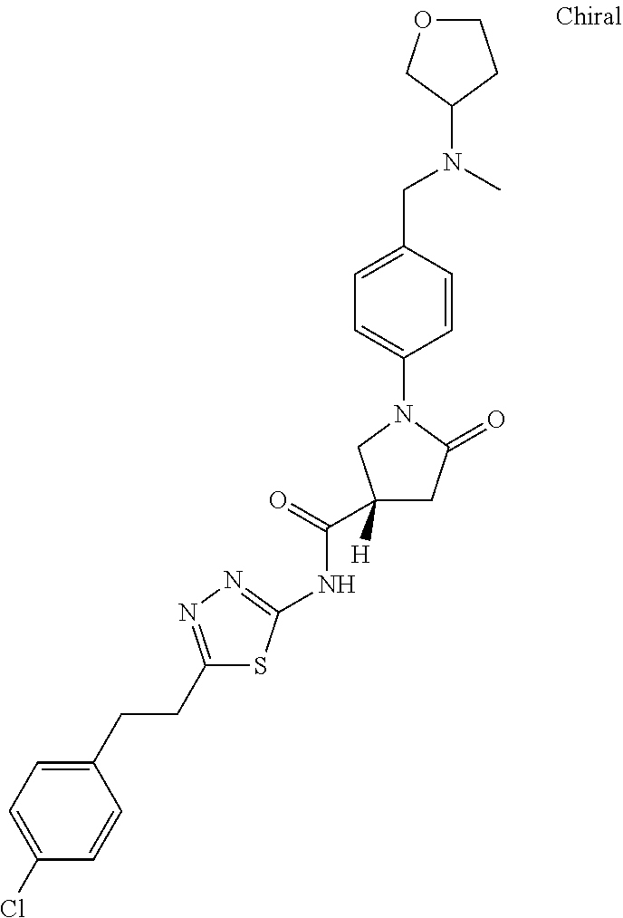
C1(Cl)=CC=C(CCC2=NN=C(NC(C3([H])CC(=O)N(C4=CC=C(CN(C)C5COCC5)C=C4)C3)=O)S2)C=C1
